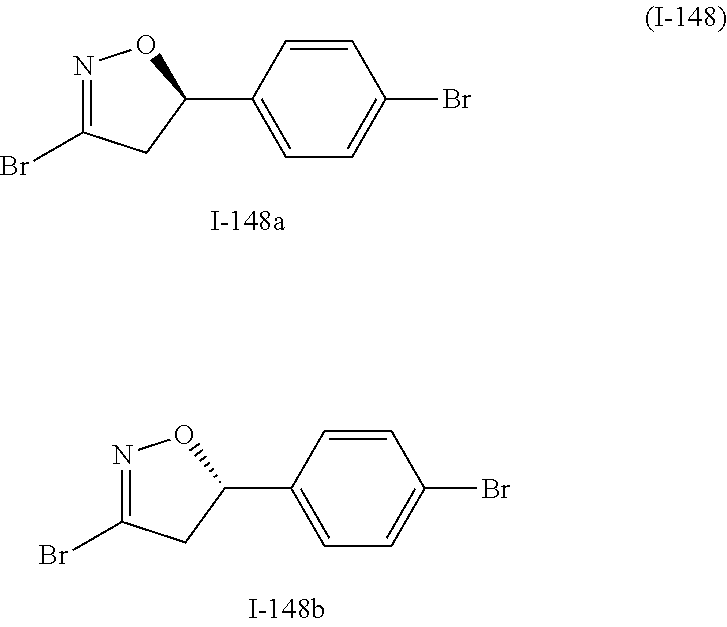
BrC1=NOC(C2=CC=C(Br)C=C2)C1.BrC1=NOC(C2=CC=C(Br)C=C2)C1
